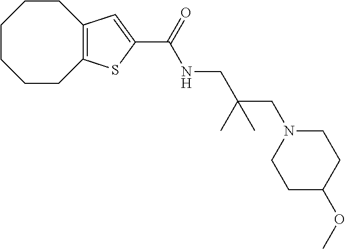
C1CCCC2=C(CC1)C=C(C(=O)NCC(CN1CCC(OC)CC1)(C)C)S2
